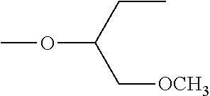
O(C(C[OCH3])CC)C
